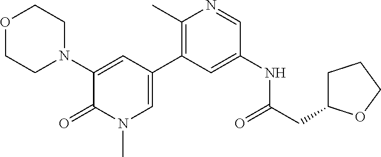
O1CCN(C2=CC(C3=C(C)N=CC(NC(=O)CC4CCCO4)=C3)=CN(C)C2=O)CC1
